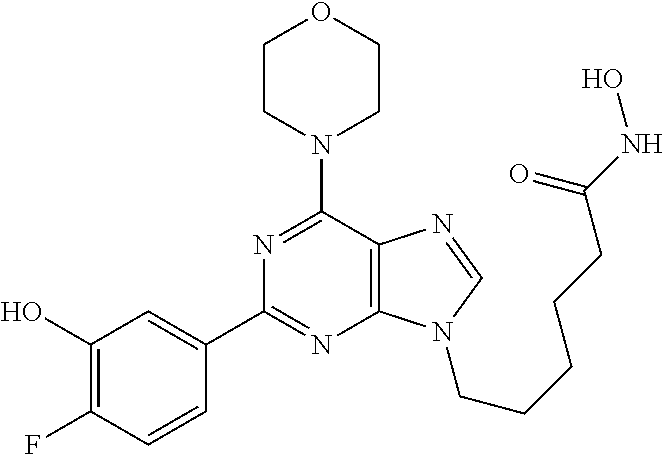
C1CN(C2=NC(C3=CC(O)=C(F)C=C3)=NC3=C2N=CN3CCCCCC(NO)=O)CCO1
